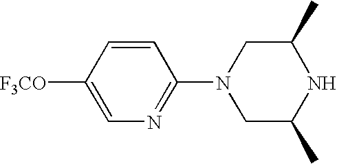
[F3CO]C1=CN=C(N2CC(C)NC(C)C2)C=C1
